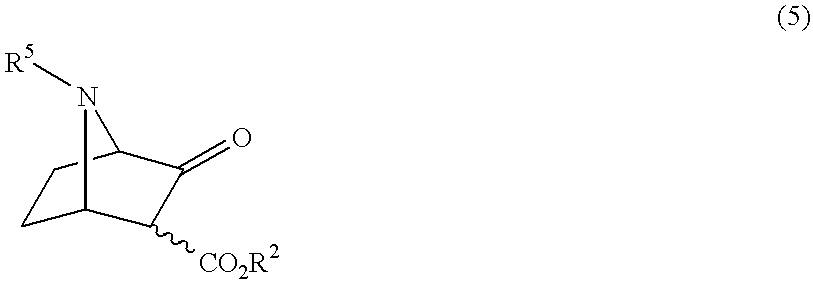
C1C2C([CO2R2])C(=O)C(C1)N2[R5]
